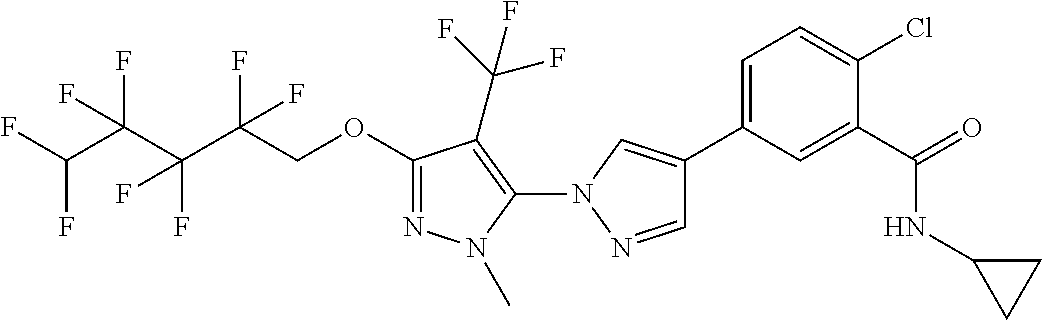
C1(OCC(C(C(F)(F)C(F)F)(F)F)(F)F)=NN(C)C(N2N=CC(C3=CC=C(Cl)C(C(=O)NC4CC4)=C3)=C2)=C1C(F)(F)F
